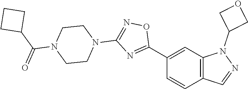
C1(C2=NC(N3CCN(C(=O)C4CCC4)CC3)=NO2)=CC2=C(C=C1)C=NN2C1COC1
